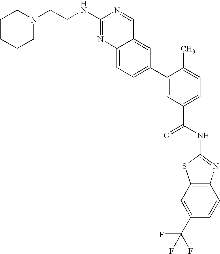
C1(NCCN2CCCCC2)=NC2=CC=C(C3=CC(C(NC4=NC5=C(S4)C=C(C(F)(F)F)C=C5)=O)=CC=C3C)C=C2C=N1
